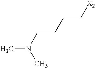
CN(CCCC[X2])C
